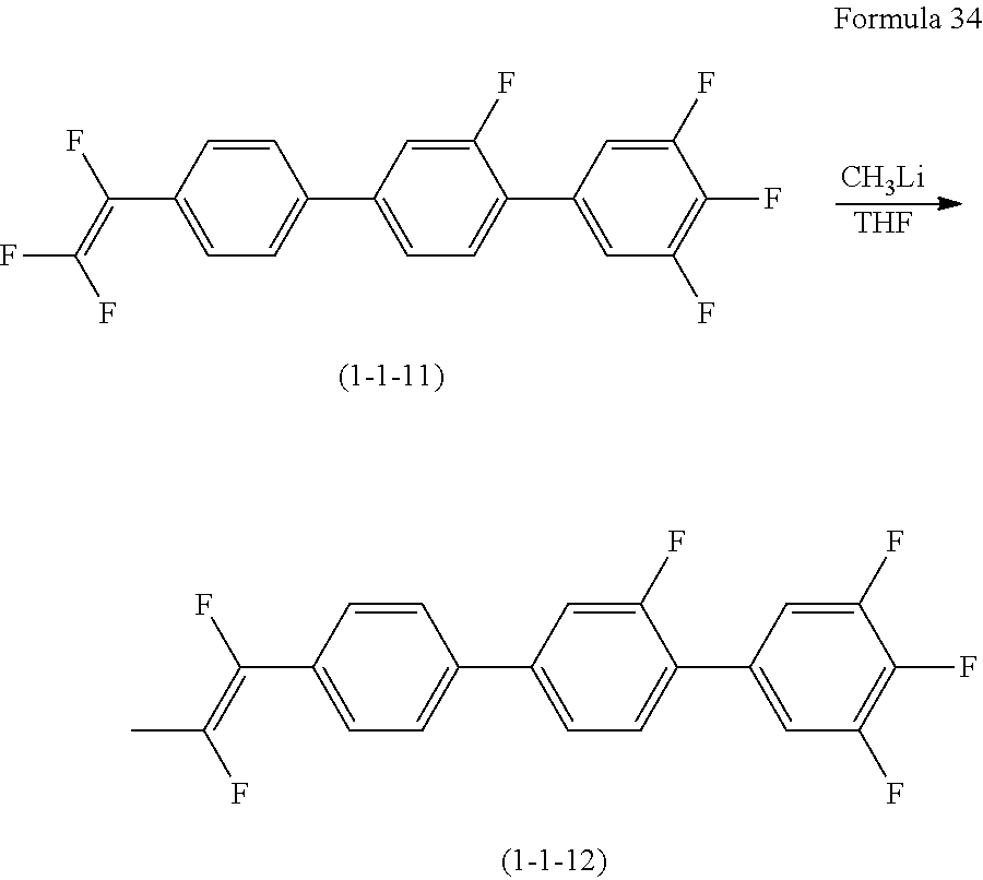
[CH3Li].[THF].C1=C(C(=C(F)F)F)C=CC(C2=CC=C(C3=CC(F)=C(F)C(F)=C3)C(F)=C2)=C1.C1=C(C(=C(C)F)F)C=CC(C2=CC=C(C3=CC(F)=C(F)C(F)=C3)C(F)=C2)=C1
